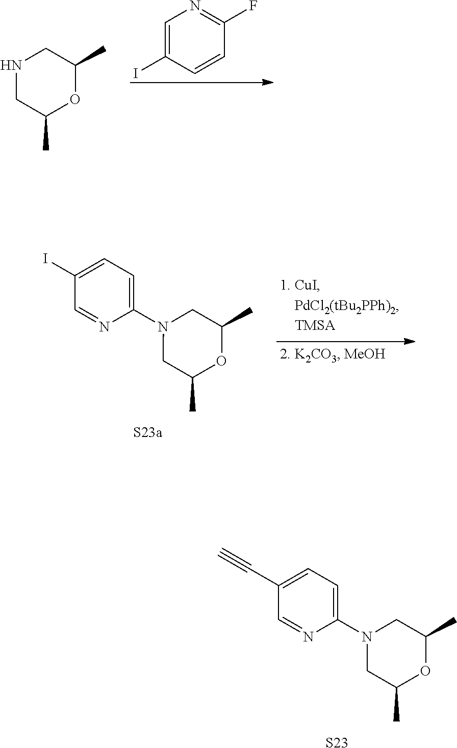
C1(N2CC(C)OC(C)C2)=CC=C(C#C)C=N1.[S23].C1=C(I)C=CC(F)=N1.N1CC(C)OC(C)C1.C1(N2CC(C)OC(C)C2)=CC=C(I)C=N1
